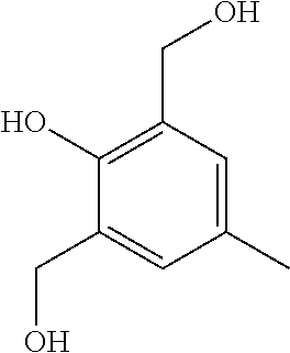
C1(CO)=CC(C)=CC(CO)=C1O
